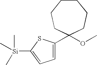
[Si](C1=CC=C(C2(OC)CCCCCC2)S1)(C)(C)C
